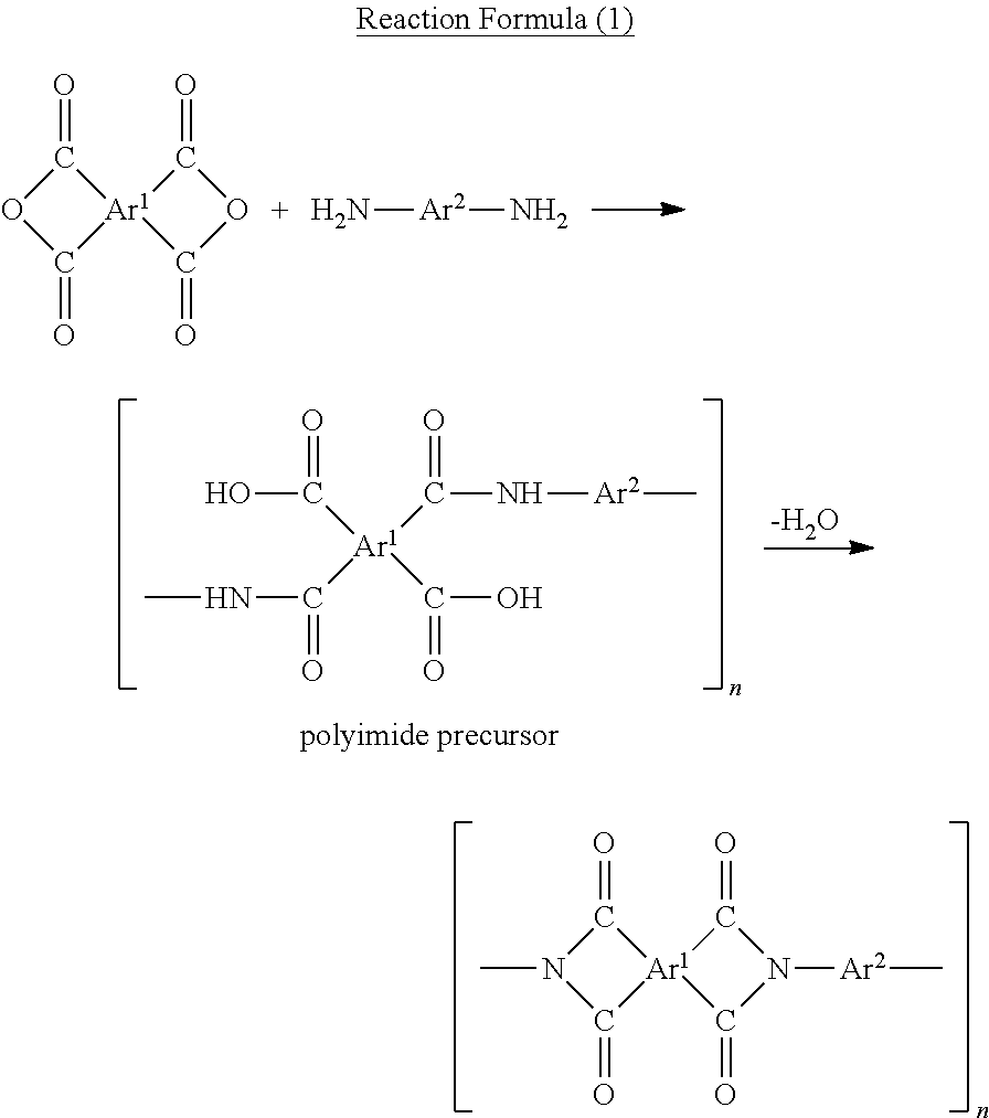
C1(=O)N(C)C(=O)[Ar1]12C(=O)N([Ar2]C)C2=O.N[Ar2]N.C1(=O)OC(=O)[Ar1]12C(=O)OC2=O.OC(=O)[Ar1](C(=O)NC)(C(=O)N[Ar2]C)C(=O)O.[-H2O]
